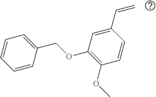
C1=CC(COC2=C(OC)C=CC(C=C)=C2)=CC=C1
